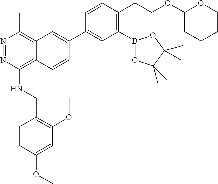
B1(C2=C(CCOC3CCCCO3)C=CC(C3=CC4=C(C)N=NC(NCC5=C(OC)C=C(OC)C=C5)=C4C=C3)=C2)OC(C)(C)C(C)(C)O1
